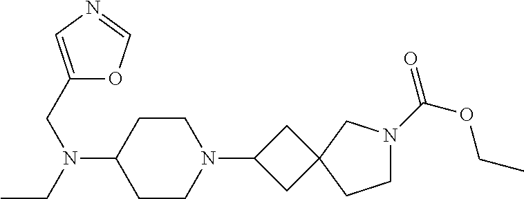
C1CC(N(CC)CC2=CN=CO2)CCN1C1CC2(C1)CN(C(=O)OCC)CC2
